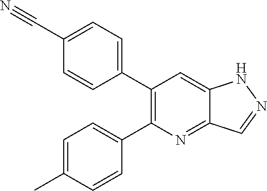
C1(C2=CC=C(C#N)C=C2)=C(C2=CC=C(C)C=C2)N=C2C(=C1)NN=C2
